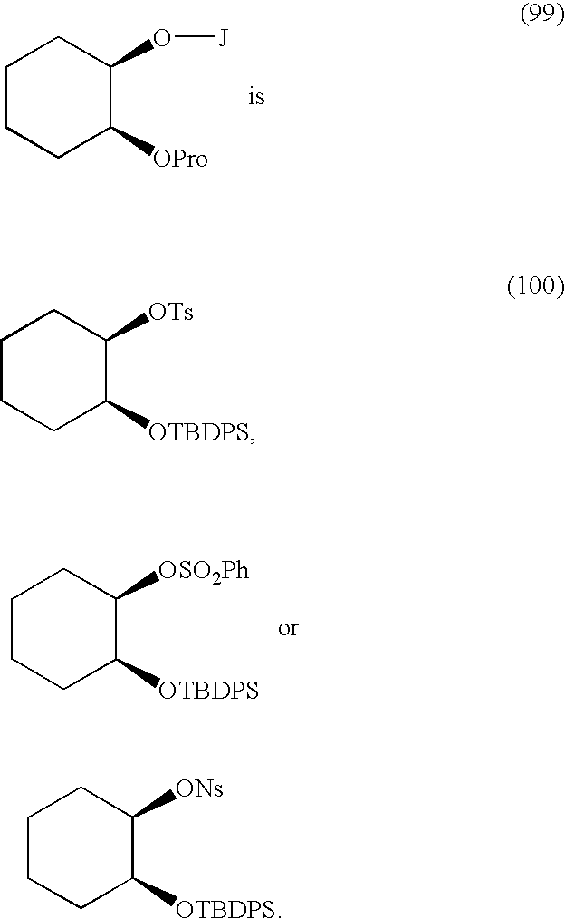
C1CCC(O[J])C([OPro])C1.C1CCC([OSO2Ph])C([OTBDPS])C1.C1CCC([OTs])C([OTBDPS])C1.C1CCC([ONs])C([OTBDPS])C1
